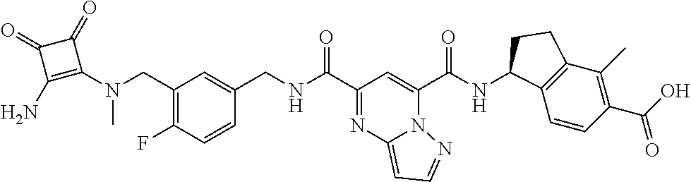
C1(C(=O)NCC2=CC(CN(C3=C(N)C(=O)C3=O)C)=C(F)C=C2)=NC2=CC=NN2C(C(=O)NC2C3=C(C(C)=C(C(O)=O)C=C3)CC2)=C1
